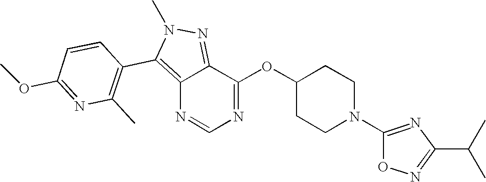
C12=C(C3=C(C)N=C(OC)C=C3)N(C)N=C1C(OC1CCN(C3=NC(C(C)C)=NO3)CC1)=NC=N2
